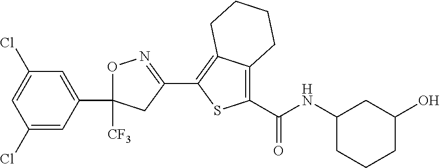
O1C(C2=CC(Cl)=CC(Cl)=C2)([CF3])CC(C2=C3C(=C(C(=O)NC4CCCC(O)C4)S2)CCCC3)=N1
